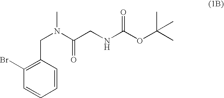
C(N(C(CNC(OC(C)(C)C)=O)=O)C)C1=C(Br)C=CC=C1
